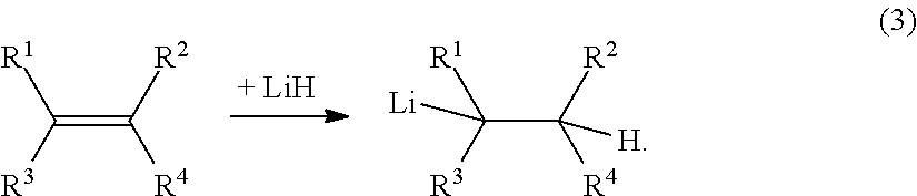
[R1]C(=C([R2])[R4])[R3].[R1]C(C([R2])([R4])[H])([R3])[Li]
